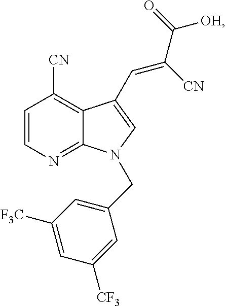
C1=CN=C2C(=C1[CN])C(C=C(C(=O)[OH])[CN])=CN2CC1=CC([F3C])=CC([CF3])=C1
